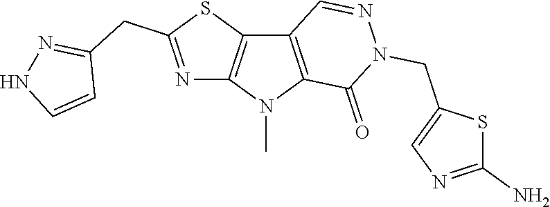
C12=C(N(C)C3=C1C=NN(CC1=CN=C(N)S1)C3=O)N=C(CC1=NNC=C1)S2
